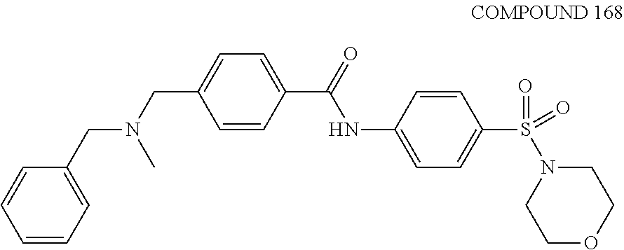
N(CC1=CC=C(C(=O)NC2=CC=C(S(N3CCOCC3)(=O)=O)C=C2)C=C1)(CC1=CC=CC=C1)C
